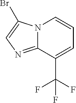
C12=NC=C(Br)N1C=CC=C2C(F)(F)F
